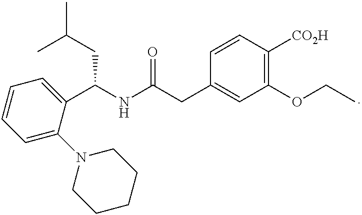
C1=CC(CC(NC(C2=CC=CC=C2N2CCCCC2)CC(C)C)=O)=CC(OCC)=C1[CO2H]
